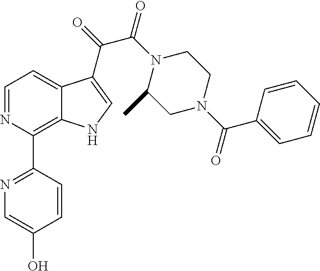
C1=C(O)C=CC(C2=C3C(=CC=N2)C(C(=O)C(N2C(C)CN(C(C4=CC=CC=C4)=O)CC2)=O)=CN3)=N1
